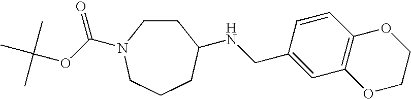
O1C2=C(OCC1)C=C(CNC1CCN(C(OC(C)(C)C)=O)CCC1)C=C2
